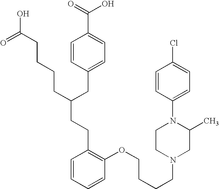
C(C(CC1=CC=C(C(=O)O)C=C1)CCCCC(O)=O)CC1=C(OCCCCN2CC(C)N(C3=CC=C(Cl)C=C3)CC2)C=CC=C1
